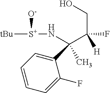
C1(C(C)(N[S+]([O-])[tBu])C(CO)(F)[H])=CC=CC=C1F
